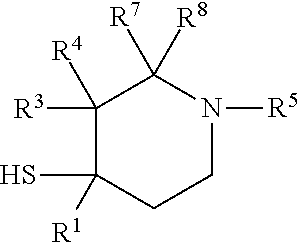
C1([R3])([R4])C(S)([R1])CCN([R5])C1([R7])[R8]
